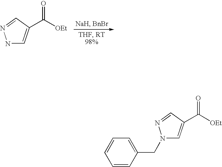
N1C=C(C([OEt])=O)C=N1.N1(CC2=CC=CC=C2)C=C(C([OEt])=O)C=N1
